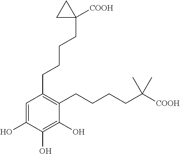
C1=C(O)C(O)=C(O)C(CCCCC([COOH])(C)C)=C1CCCCC1([COOH])CC1
